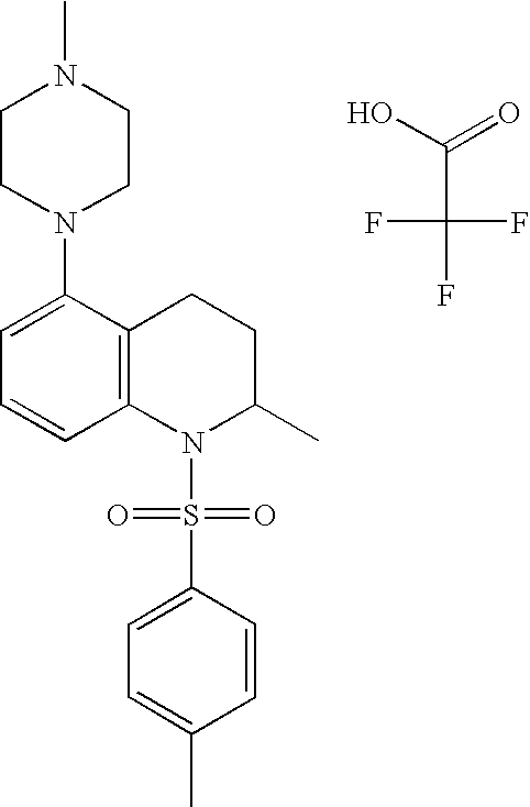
C1=C(N2CCN(C)CC2)C2=C(C=C1)N(S(C1=CC=C(C)C=C1)(=O)=O)C(C)CC2.FC(C(O)=O)(F)F
